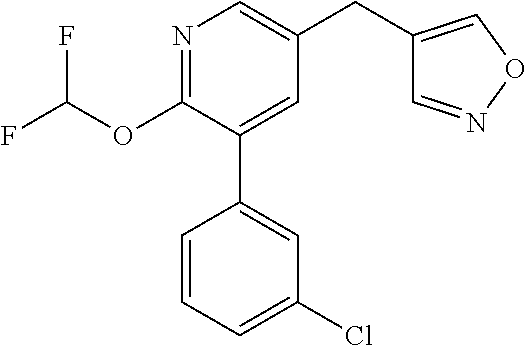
C1(OC(F)F)=NC=C(CC2=CON=C2)C=C1C1=CC(Cl)=CC=C1
